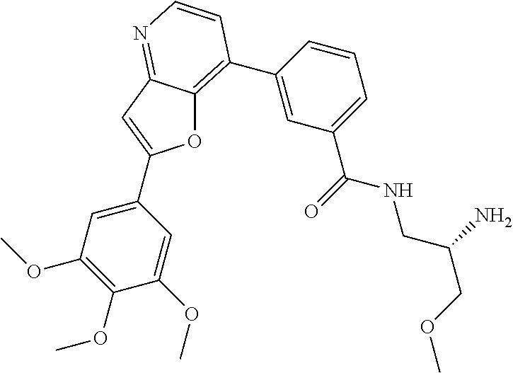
O1C2=C(C3=CC(C(=O)NCC(COC)N)=CC=C3)C=CN=C2C=C1C1=CC(OC)=C(OC)C(OC)=C1
